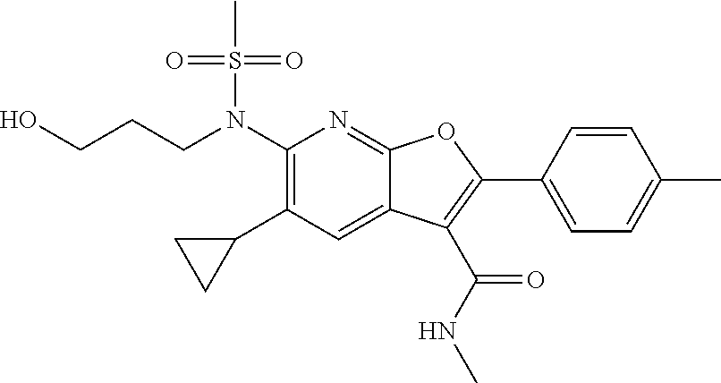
N(C1=C(C2CC2)C=C2C(=N1)OC(C1=CC=C(C)C=C1)=C2C(NC)=O)(S(C)(=O)=O)CCCO
